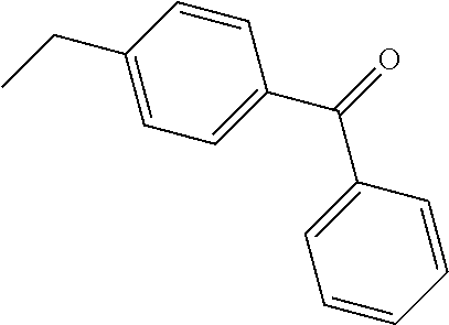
C1(CC)=CC=C(C(=O)C2=CC=CC=C2)C=C1
